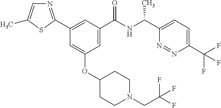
C1(C2=NC=C(C)S2)=CC(C(NC(C2=CC=C(C(F)(F)F)N=N2)C)=O)=CC(OC2CCN(CC(F)(F)F)CC2)=C1
